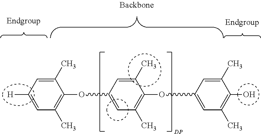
C1=C([H])C=C(C)C(OC2=CC(C)=C(OC3=CC(C)=C(O)C(C)=C3)C(C)=C2)=C1C
